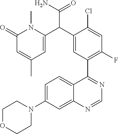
C1=C(N2CCOCC2)C=C2C(=C1)C(C1=C(F)C=C(Cl)C(C(C3=CC(C)=CC(=O)N3C)C(N)=O)=C1)=NC=N2
